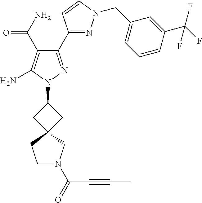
C1N(C(=O)C#CC)CC2(C1)CC(N1N=C(C3=NN(CC4=CC=CC(C(F)(F)F)=C4)C=C3)C(C(=O)N)=C1N)C2
